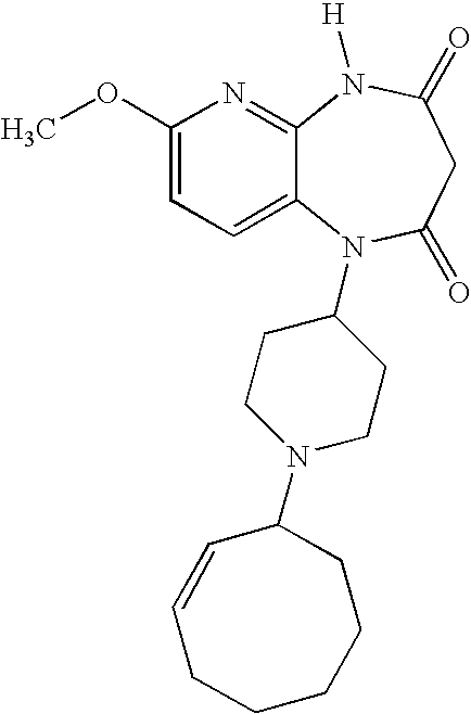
C1(OC)=CC=C2C(=N1)N([H])C(=O)CC(=O)N2C1CCN(C2C=CCCCCC2)CC1
